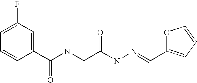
C1=CC(C(NCC(NN=CC2=CC=CO2)=O)=O)=CC(F)=C1
